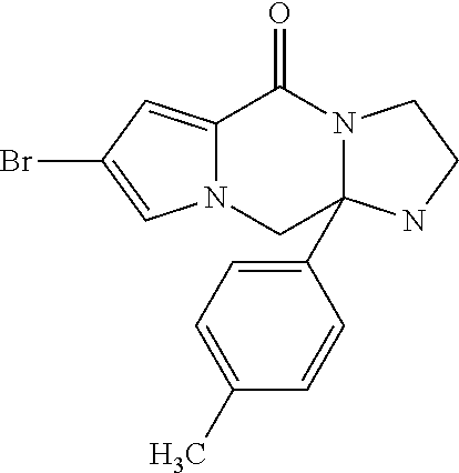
N12C(=CC(Br)=C1)C(=O)N1C(C3=CC=C(C)C=C3)(C2)NCC1
